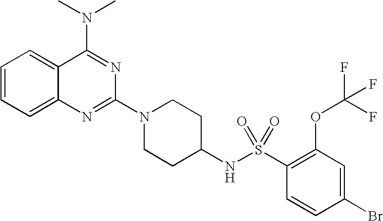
C1=CC=C2C(=C1)C(N(C)C)=NC(N1CCC(NS(C3=C(OC(F)(F)F)C=C(Br)C=C3)(=O)=O)CC1)=N2
